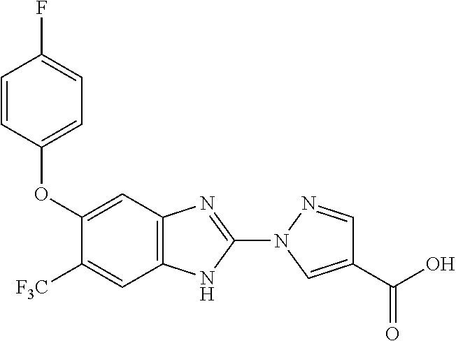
C1(OC2=CC=C(F)C=C2)=CC2=C(NC(N3C=C(C(=O)O)C=N3)=N2)C=C1[F3C]
